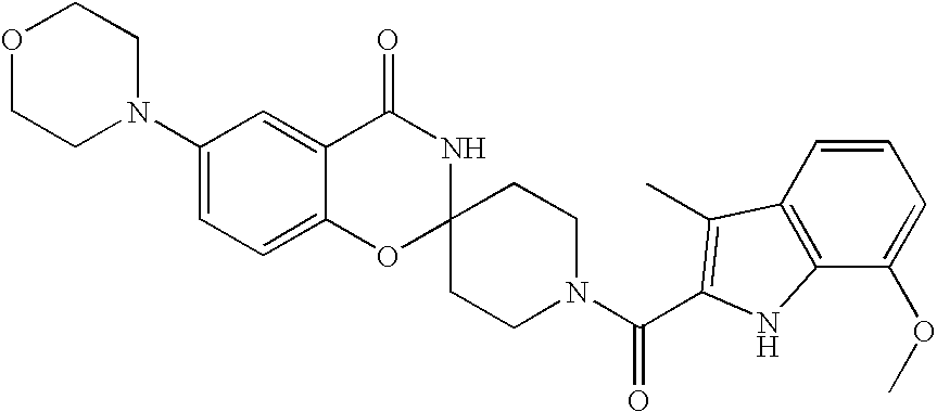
C1(N2CCOCC2)=CC=C2C(=C1)C(=O)NC1(O2)CCN(C(=O)C2=C(C)C3=C(C(OC)=CC=C3)N2)CC1
